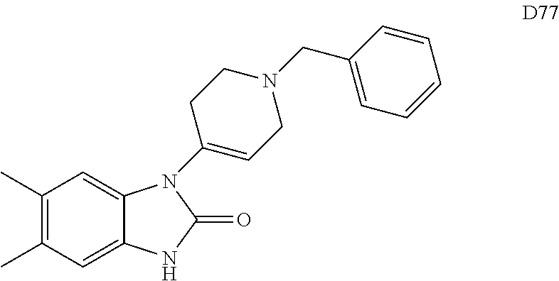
C1(C)=C(C)C=C2C(=C1)N(C1=CCN(CC3=CC=CC=C3)CC1)C(=O)N2
